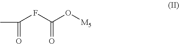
CC(=O)FC(O[M5])=O
